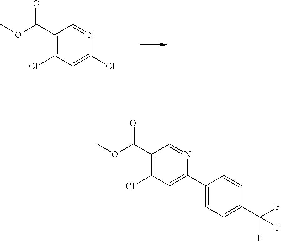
C1(C(OC)=O)=C(Cl)C=C(Cl)N=C1.C1(C(=O)OC)=C(Cl)C=C(C2=CC=C(C(F)(F)F)C=C2)N=C1
